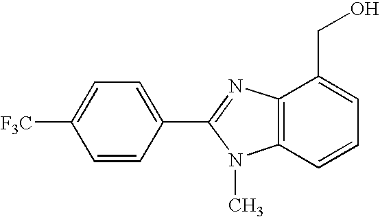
C1=CC(C2=NC3=C(N2C)C=CC=C3CO)=CC=C1[F3C]
